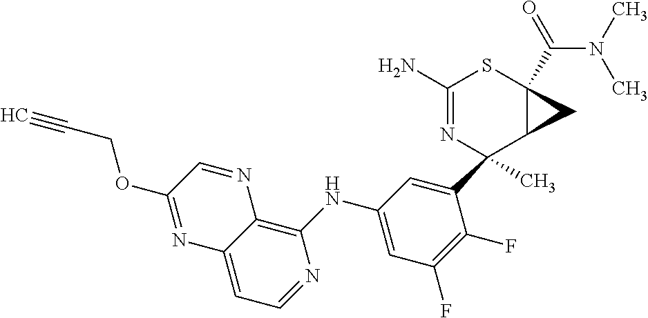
C1(C2(C)N=C(N)SC3(C(=O)N(C)C)C2C3)=CC(NC2=C3C(=CC=N2)N=C(OCC#C)C=N3)=CC(F)=C1F
